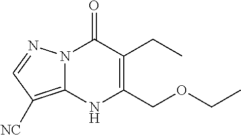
C1(CC)=C(COCC)NC2=C([NC])C=NN2C1=O
